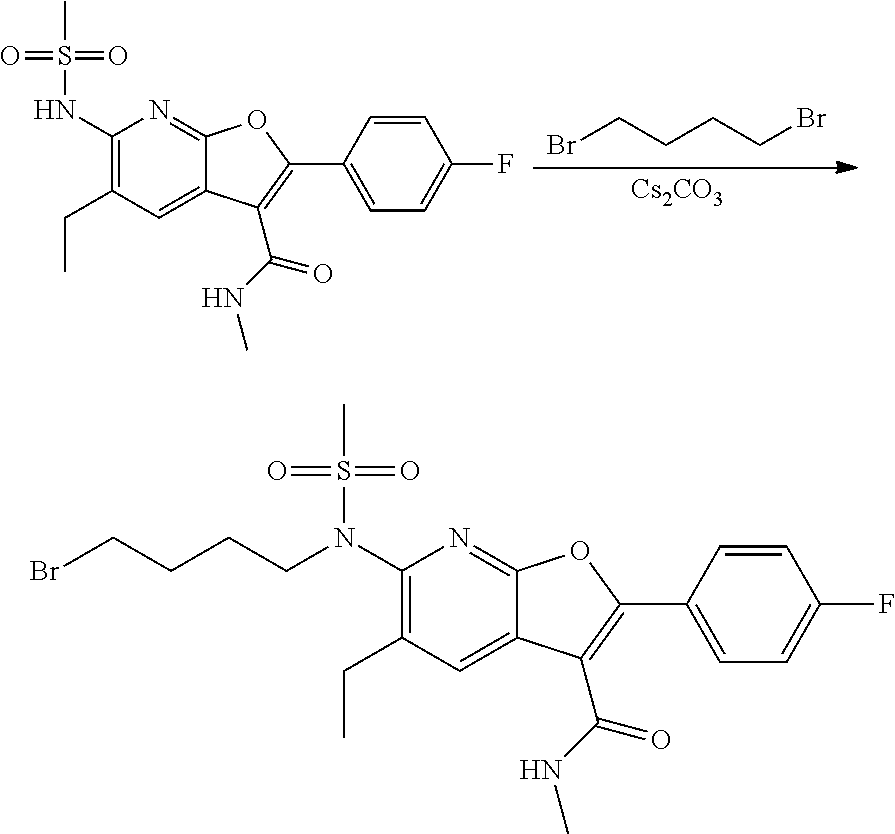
CS(=O)(=O)NC1=C(CC)C=C2C(=N1)OC(C1=CC=C(F)C=C1)=C2C(=O)NC.BrCCCCBr.[Cs2CO3].CS(=O)(=O)N(C1=C(CC)C=C2C(=N1)OC(C1=CC=C(F)C=C1)=C2C(=O)NC)CCCCBr
